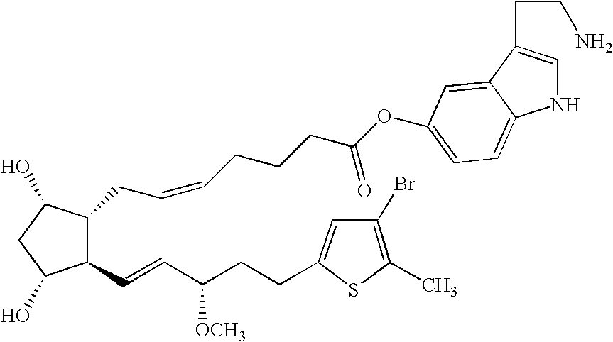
C1(C=CC(CCC2=CC(Br)=C(C)S2)[OCH3])C(CC=CCCCC(=O)OC2=CC=C3NC=C(CCN)C3=C2)C(O)CC1O
